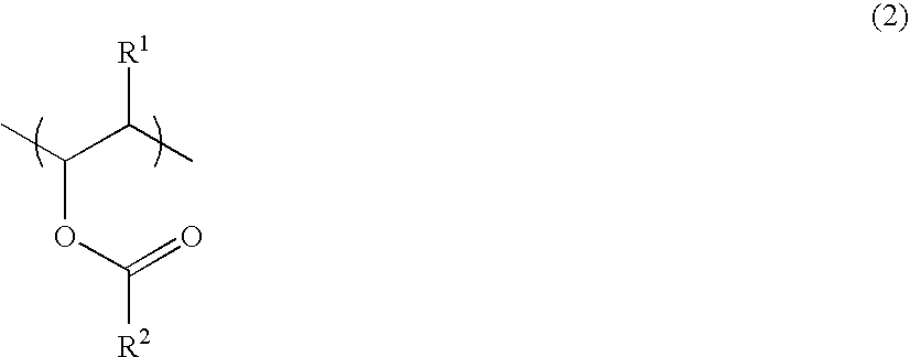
C(OC(=O)[R2])(C(C)[R1])C
